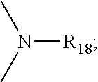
N([R18])(C)C
